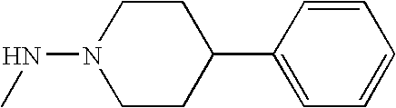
C1=CC(C2CCN(NC)CC2)=CC=C1
